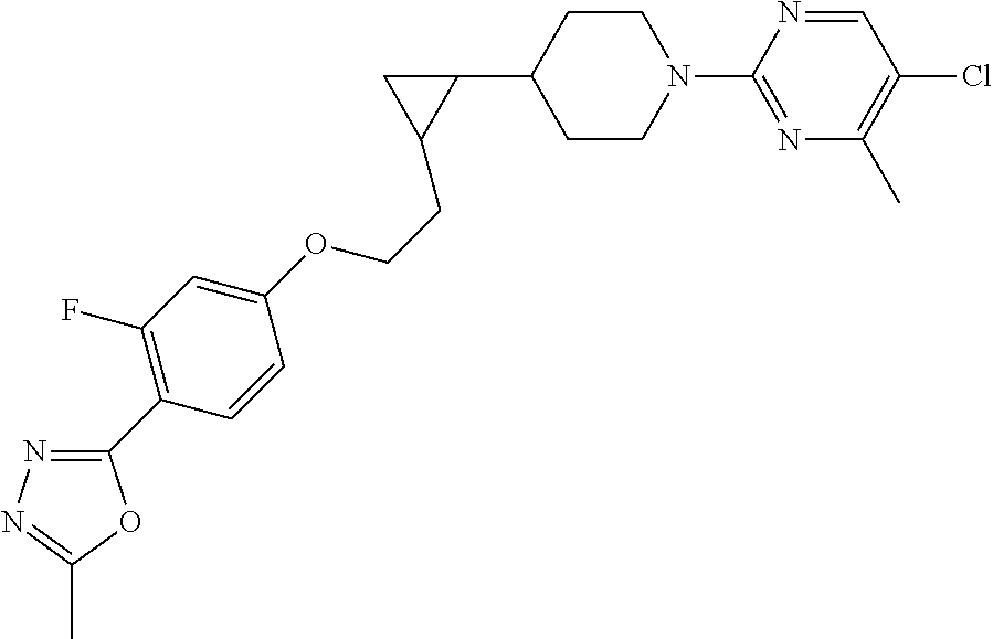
C1CN(C2=NC(C)=C(Cl)C=N2)CCC1C1CC1CCOC1=CC(F)=C(C2=NN=C(C)O2)C=C1
